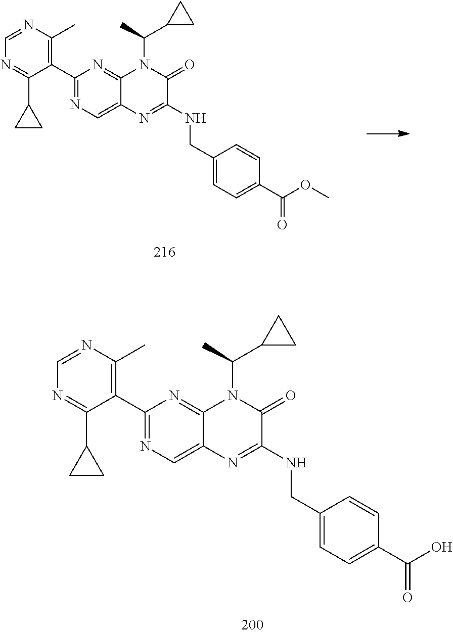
C1(C2=C(C)N=CN=C2C2CC2)=NC=C2C(=N1)N(C(C)C1CC1)C(=O)C(NCC1=CC=C(C(OC)=O)C=C1)=N2.C1(C2=C(C)N=CN=C2C2CC2)=NC=C2C(=N1)N(C(C)C1CC1)C(=O)C(NCC1=CC=C(C(O)=O)C=C1)=N2
